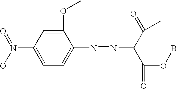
C1(OC)=CC(N(=O)O)=CC=C1N=NC(C(=O)OB)C(=O)C
